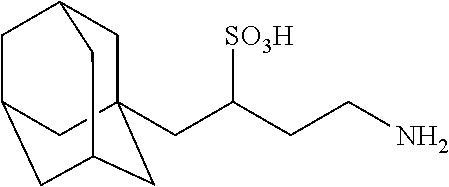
C1C2(CC(CCN)[SO3H])CC3CC(CC1C3)C2
